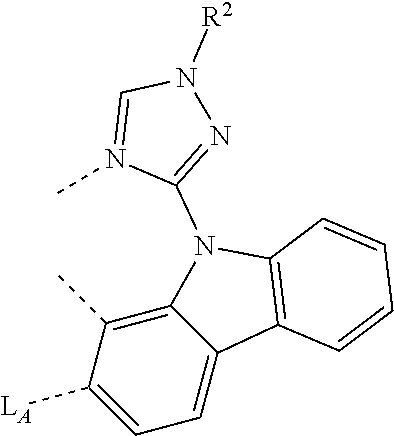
C12=C(C)C([LA])=CC=C1C1=C(N2C2=NN([R2])C=N2C)C=CC=C1
